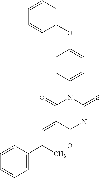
C(=C1C(=O)NC(=S)N(C2=CC=C(OC3=CC=CC=C3)C=C2)C1=O)C(C)C1=CC=CC=C1
